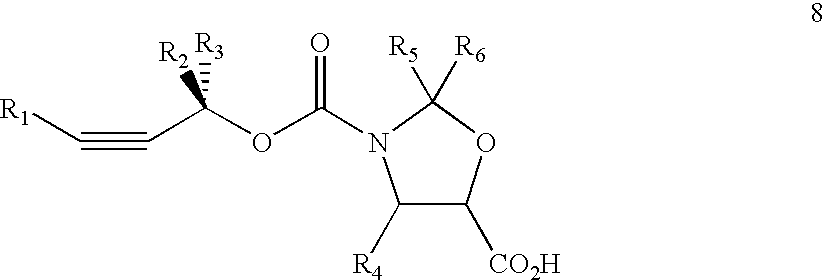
C1([R4])C([CO2H])OC([R5])([R6])N1C(OC(C#C[R1])([R3])[R2])=O
